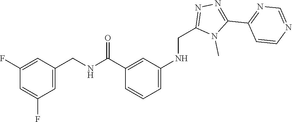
C1(C2=NN=C(CNC3=CC=CC(C(NCC4=CC(F)=CC(F)=C4)=O)=C3)N2C)=NC=NC=C1
